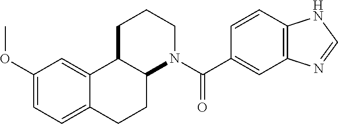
C1(OC)=CC=C2C(=C1)C1C(CC2)N(C(C2=CC3=C(C=C2)NC=N3)=O)CCC1
